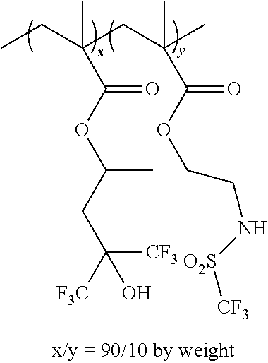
CCC(CC(C)(C)C(OCCN[O2S][CF3])=O)(C)C(OC(CC([F3C])([CF3])O)C)=O
